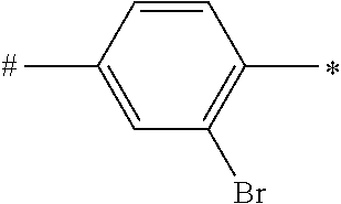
C1=CC(C)=CC(Br)=C1C
